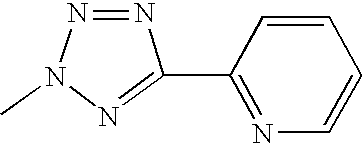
C1=CC(C2=NN(C)N=N2)=NC=C1
